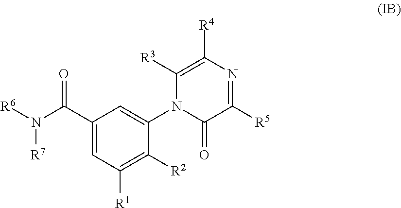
[R6]N(C(=O)C1=CC([R1])=C([R2])C(N2C(=O)C([R5])=NC([R4])=C2[R3])=C1)[R7]
